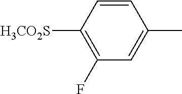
C1=CC([H3CO2S])=C(F)C=C1C
